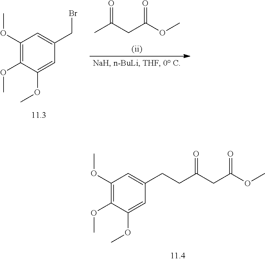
C1(OC)=C(OC)C(OC)=CC(CCC(CC(OC)=O)=O)=C1.C1(OC)=C(OC)C(OC)=CC(CBr)=C1.CC(CC(OC)=O)=O
